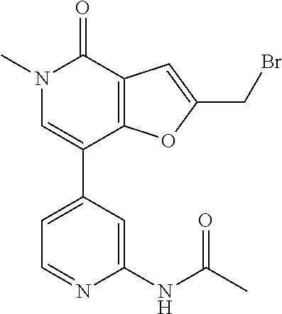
N1(C)C=C(C2=CC=NC(NC(C)=O)=C2)C2=C(C1=O)C=C(CBr)O2
